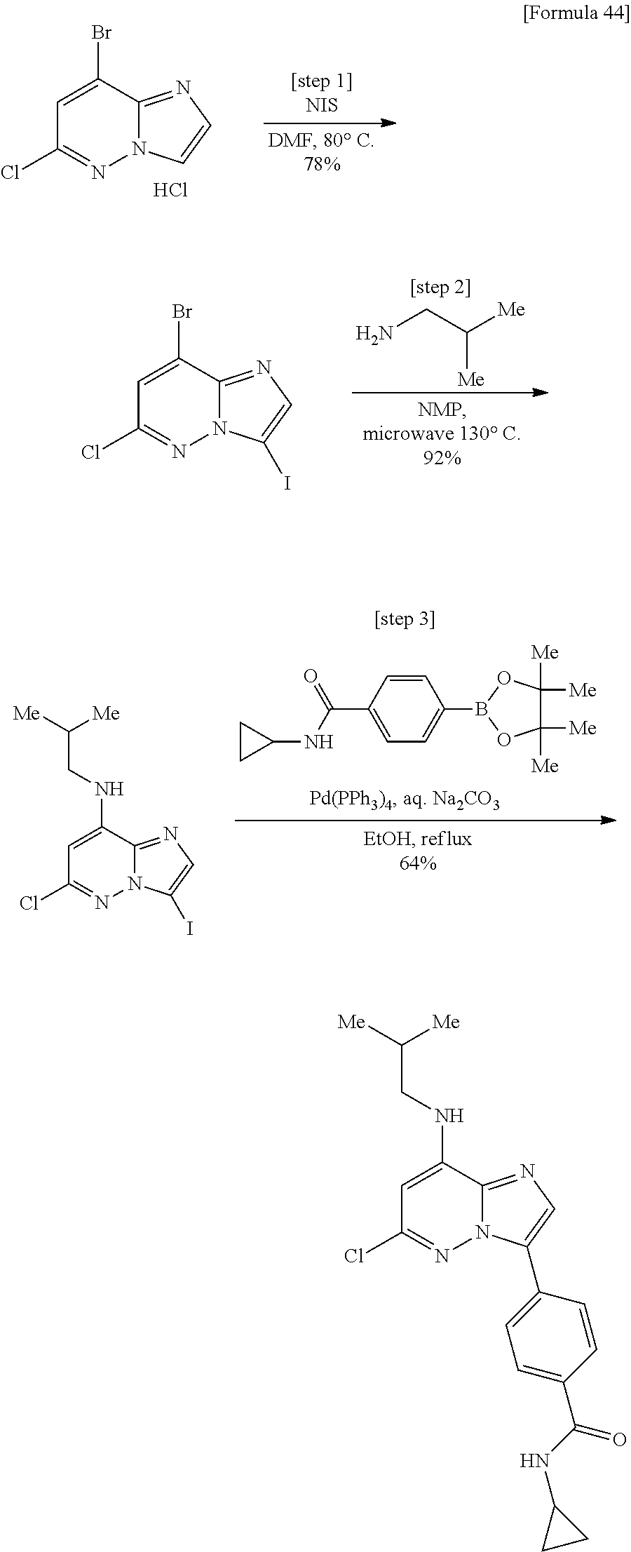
C1=C(Br)C2=NC=CN2N=C1Cl.Cl.C([Me])(CN)[Me].C1=C(Br)C2=NC=C(I)N2N=C1Cl.B1(C2=CC=C(C(NC3CC3)=O)C=C2)OC([Me])([Me])C([Me])([Me])O1.C1=C(NCC([Me])[Me])C2=NC=C(I)N2N=C1Cl.C1=C(NCC([Me])[Me])C2=NC=C(C3=CC=C(C(NC4CC4)=O)C=C3)N2N=C1Cl
